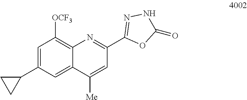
C1=C(C2CC2)C=C2C(=C1[OCF3])N=C(C1=NNC(=O)O1)C=C2[Me]
